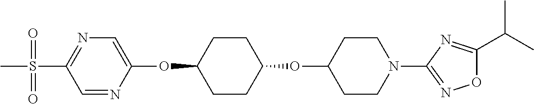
C1=NC(OC2CCC(OC3CCN(C4=NOC(C(C)C)=N4)CC3)CC2)=CN=C1S(C)(=O)=O
